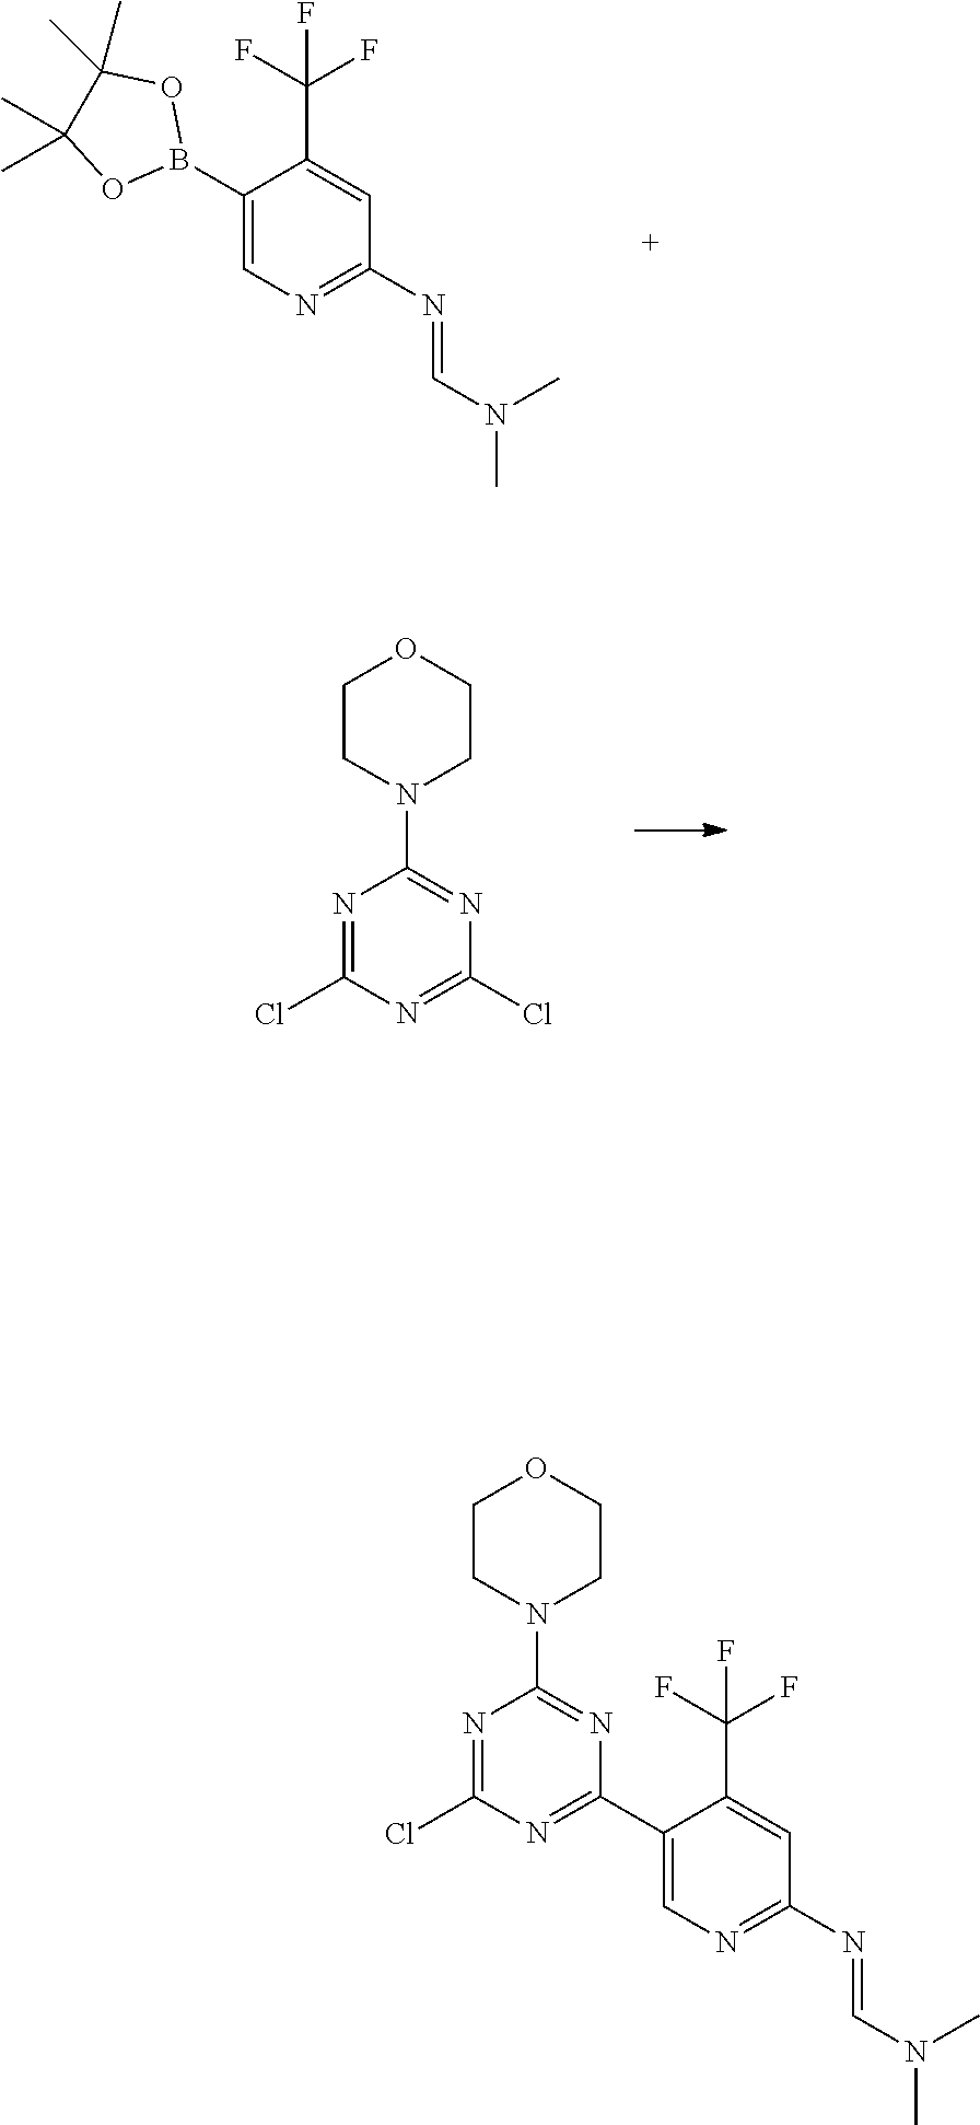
C1(B2OC(C)(C)C(C)(C)O2)=CN=C(N=CN(C)C)C=C1C(F)(F)F.N1=C(Cl)N=C(Cl)N=C1N1CCOCC1.C1(C2=NC(Cl)=NC(N3CCOCC3)=N2)=CN=C(N=CN(C)C)C=C1C(F)(F)F
